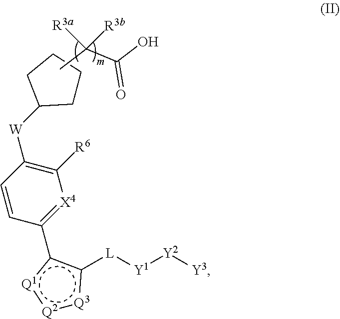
C1=CC(c2[Q1]:[Q2]:[Q3]c2[L][Y1][Y2][Y3])=[X4]C([R6])=C1[W]C1CCCC1.CC(C(O)=O)([R3a])[R3b]
